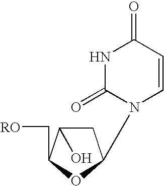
C1C(O)C(C[RO])OC1N1C=CC(=O)NC1=O
